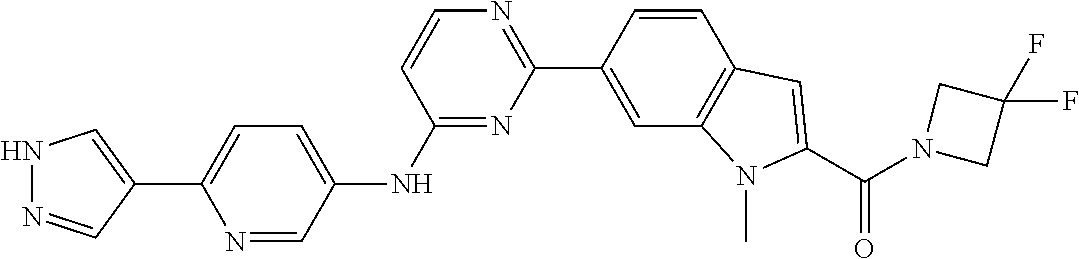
N1=C(NC2=CC=C(C3=CNN=C3)N=C2)C=CN=C1C1=CC2=C(C=C1)C=C(C(=O)N1CC(F)(F)C1)N2C
